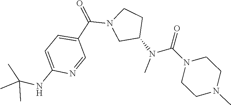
C1(N(C(N2CCN(C)CC2)=O)C)CN(C(C2=CC=C(NC(C)(C)C)N=C2)=O)CC1
